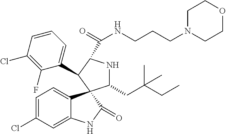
C1=C(Cl)C=C2C(=C1)C1(C(=O)N2)C(CC(CC)(C)C)NC(C(=O)NCCCN2CCOCC2)C1C1=CC=CC(Cl)=C1F
